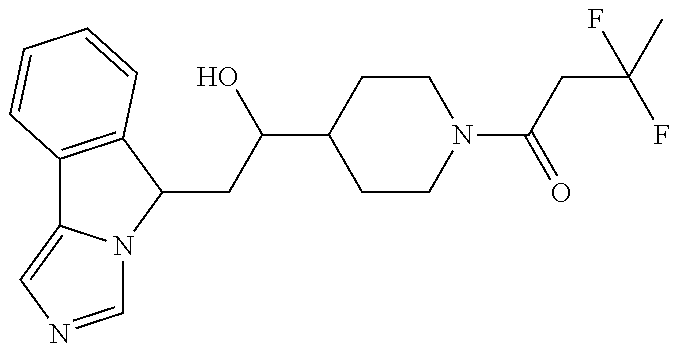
C12=C(C(CC(C3CCN(C(CC(F)(C)F)=O)CC3)O)N3C1=CN=C3)C=CC=C2
